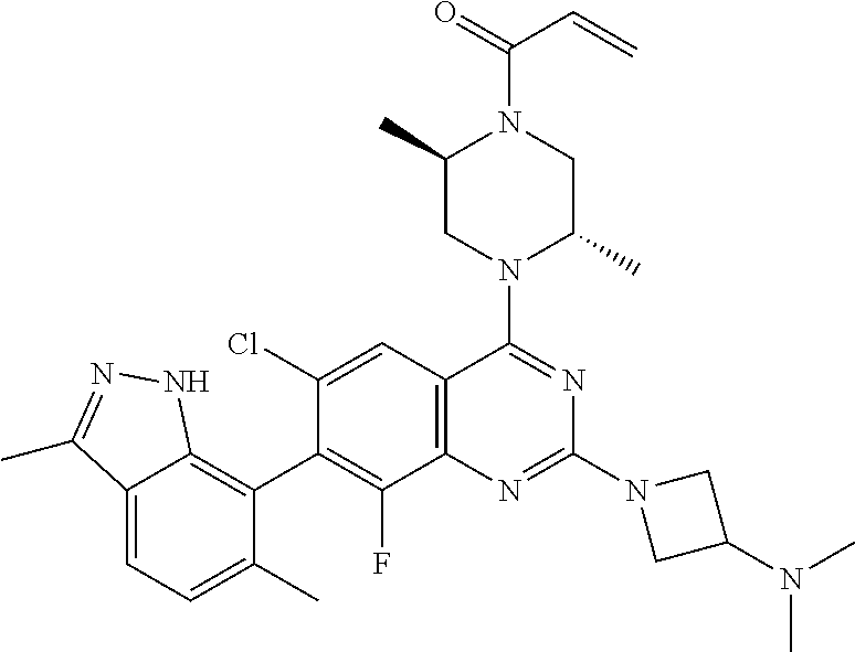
C12=C(C=C(Cl)C(C3=C4C(=CC=C3C)C(C)=NN4)=C1F)C(N1C(C)CN(C(=O)C=C)C(C)C1)=NC(N1CC(N(C)C)C1)=N2
